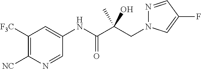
C(C(C(NC1=CC([F3C])=C([NC])N=C1)=O)(O)C)N1N=CC(F)=C1
